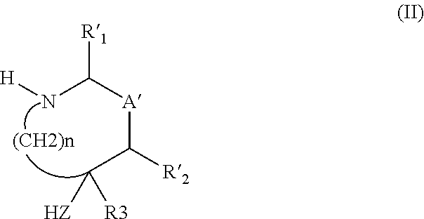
N(C([A]C(C([HZ])[R3])[R2])[R1])[H]
